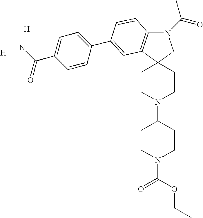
N1(C(=O)C)C2=C(C3(C1)CCN(C1CCN(C(OCC)=O)CC1)CC3)C=C(C1=CC=C(C(=O)N)C=C1)C=C2.[H].[H]
